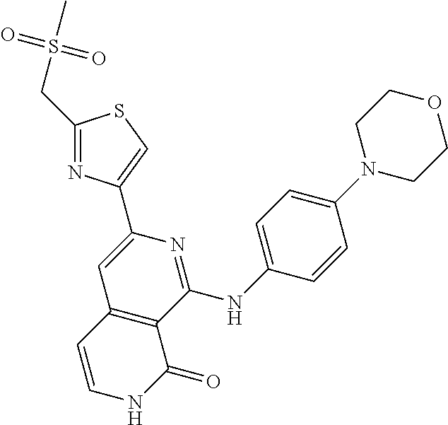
C12=C(C=CNC1=O)C=C(C1=CSC(CS(C)(=O)=O)=N1)N=C2NC1=CC=C(N2CCOCC2)C=C1
